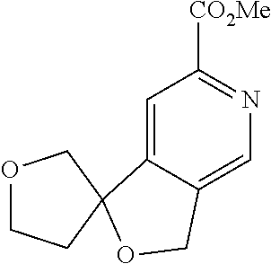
C1=C2C(=CN=C1[CO2Me])COC21CCOC1
